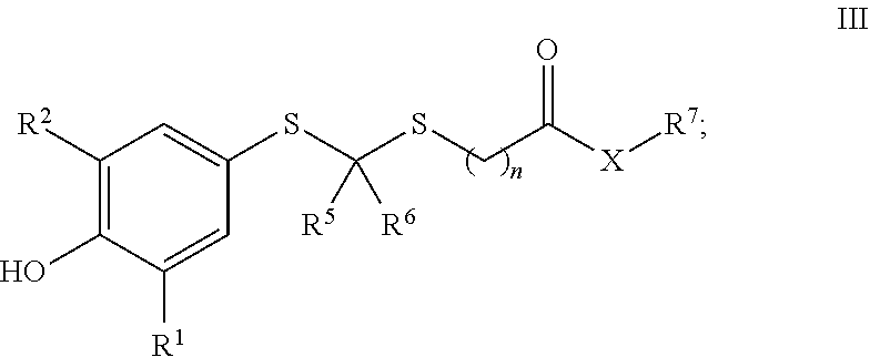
C1(SC(SCC([X][R7])=O)([R5])[R6])=CC([R2])=C(O)C([R1])=C1
